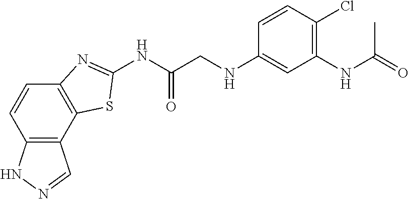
C12=C(C3=C(C=C1)N=C(NC(CNC1=CC(NC(=O)C)=C(Cl)C=C1)=O)S3)C=NN2
